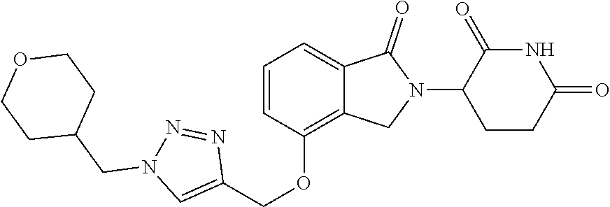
C1(OCC2=CN(CC3CCOCC3)N=N2)=C2C(=CC=C1)C(=O)N(C1CCC(=O)NC1=O)C2
